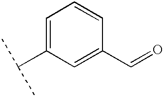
C1=C(C(C)C)C=C(C=O)C=C1
